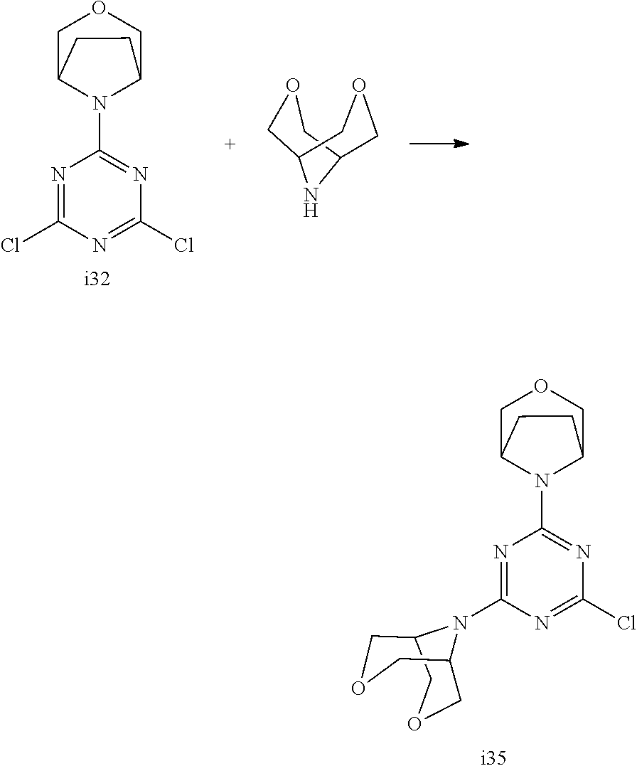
C1C2CCC(CO1)N2C1=NC(Cl)=NC(N2C3COCC2COC3)=N1.C1C2CCC(CO1)N2C1=NC(Cl)=NC(Cl)=N1.C1C2COCC(CO1)N2
